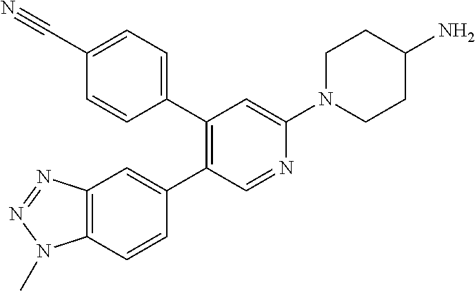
C1(C2=C(C3=CC=C(C#N)C=C3)C=C(N3CCC(N)CC3)N=C2)=CC2=C(C=C1)N(C)N=N2
